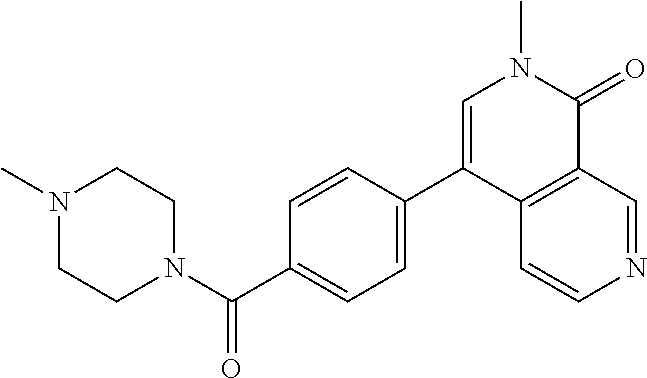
N1(C)CCN(C(C2=CC=C(C3=CN(C)C(=O)C4=C3C=CN=C4)C=C2)=O)CC1
